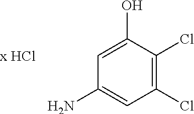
C1(Cl)=C(Cl)C(O)=CC(N)=C1
